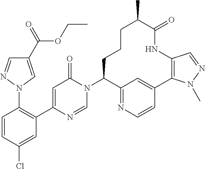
C1=CC(Cl)=CC(C2=CC(=O)N(C3CCCC(C)C(=O)NC4=C(C5=CC3=NC=C5)N(C)N=C4)C=N2)=C1N1N=CC(C(OCC)=O)=C1
